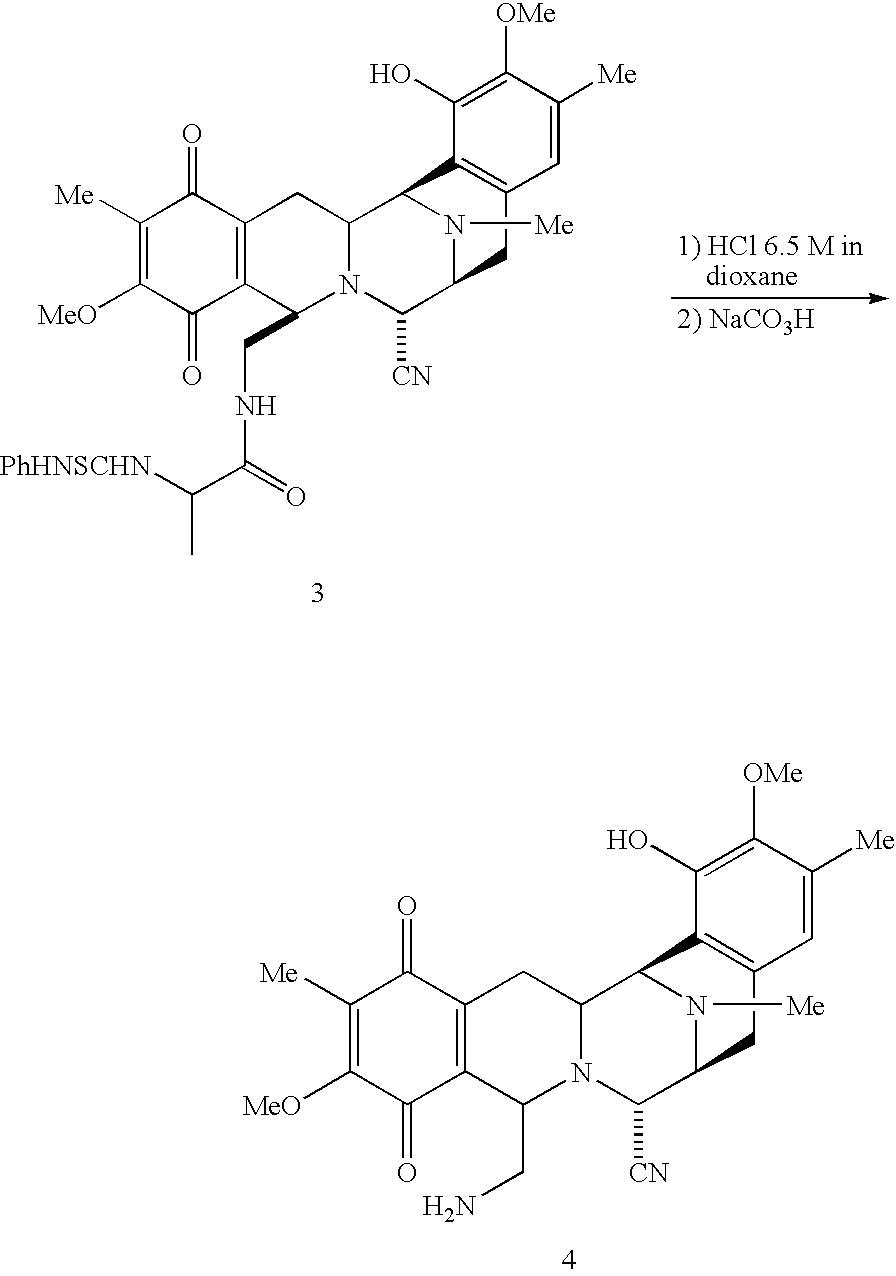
C1([Me])=C([MeO])C(=O)C2=C(C1=O)CC1N(C2CNC(C(C)[PhHNSCHN])=O)C([CN])C2N([Me])C1C1=C(C=C([Me])C([OMe])=C1O)C2.C1([Me])=C([MeO])C(=O)C2=C(C1=O)CC1N(C2CN)C([CN])C2N([Me])C1C1=C(C=C([Me])C([OMe])=C1O)C2
